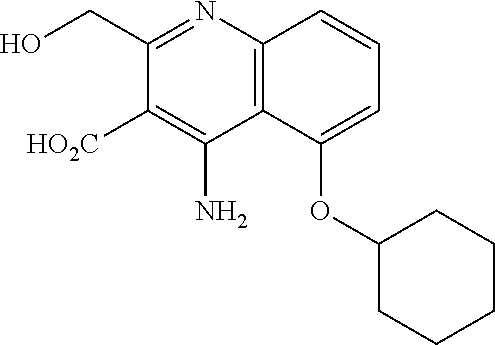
C12=C(N=C(CO)C([HO2C])=C1N)C=CC=C2OC1CCCCC1
